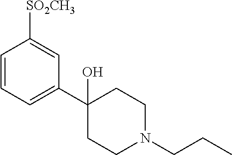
C1=CC=C(C2(O)CCN(CCC)CC2)C=C1[SO2CH3]
